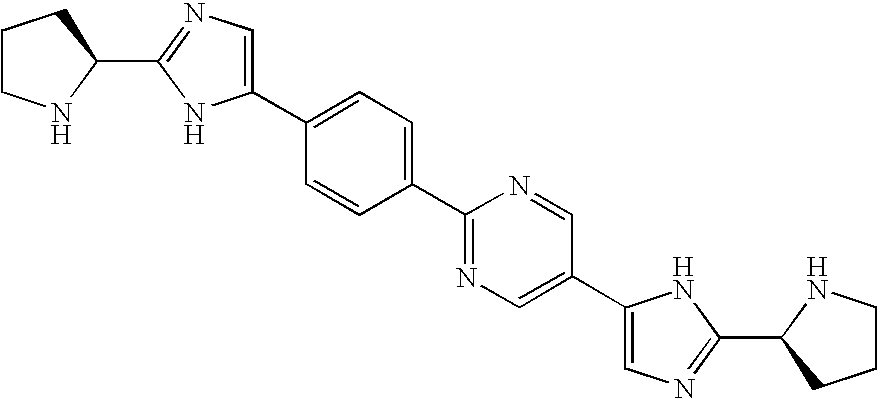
C1(C2=CC=C(C3=CN=C(C4NCCC4)N3)C=C2)=NC=C(C2=CN=C(C3NCCC3)N2)C=N1
